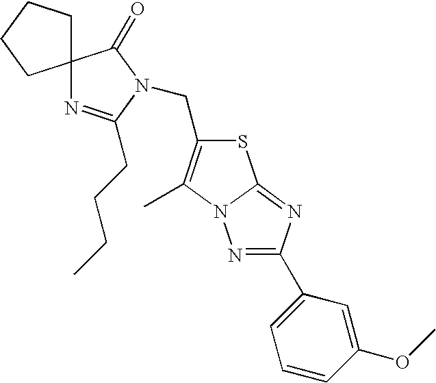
C1CCCC12N=C(CCCC)N(CC1=C(C)N3C(=NC(C4=CC=CC(OC)=C4)=N3)S1)C2=O
